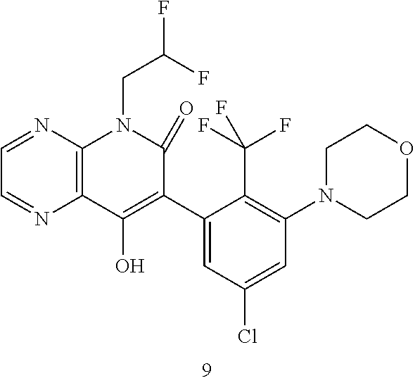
C1(C2=C(O)C3=C(N(CC(F)F)C2=O)N=CC=N3)=CC(Cl)=CC(N2CCOCC2)=C1C(F)(F)F
